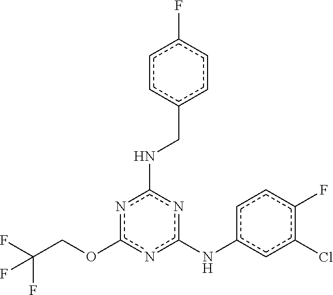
FC(COc1nc(Nc2ccc(F)c(Cl)c2)nc(NCc2ccc(F)cc2)n1)(F)F
